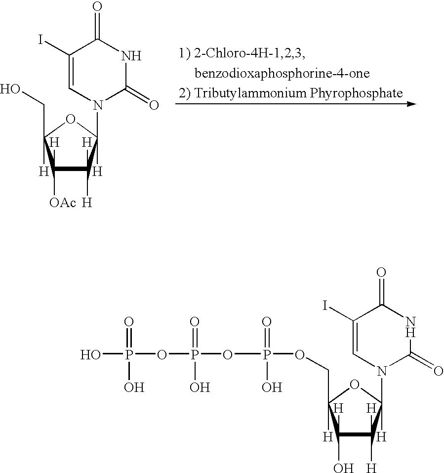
C1([OAc])([H])C([H])([H])C([H])(N2C(=O)NC(=O)C(I)=C2)OC1(CO)[H].C1(O)([H])C([H])([H])C([H])(N2C(=O)NC(=O)C(I)=C2)OC1(COP(OP(OP(O)(=O)O)(=O)O)(=O)O)[H]
